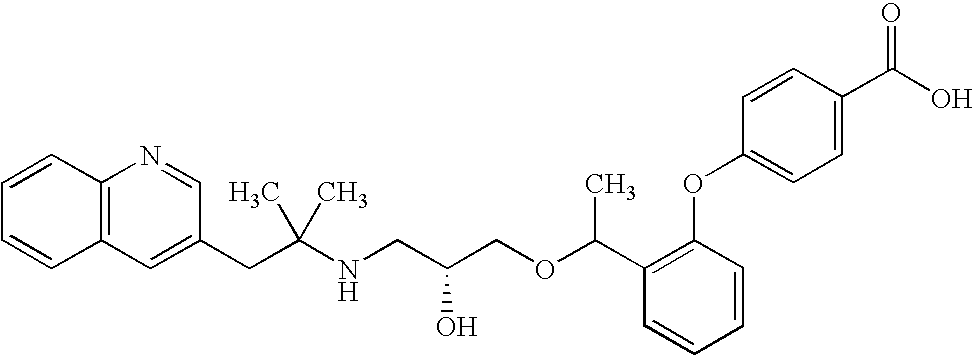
C12=C(C=C(CC(NCC(COC(C3=C(OC4=CC=C(C(O)=O)C=C4)C=CC=C3)C)O)(C)C)C=N1)C=CC=C2
